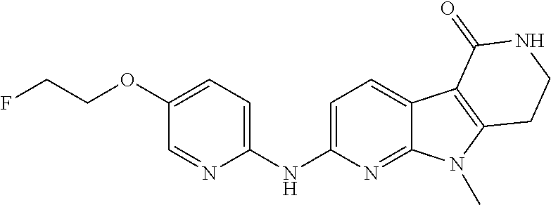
C1(NC2=CC=C(OCCF)C=N2)=CC=C2C(=N1)N(C)C1=C2C(=O)NCC1
